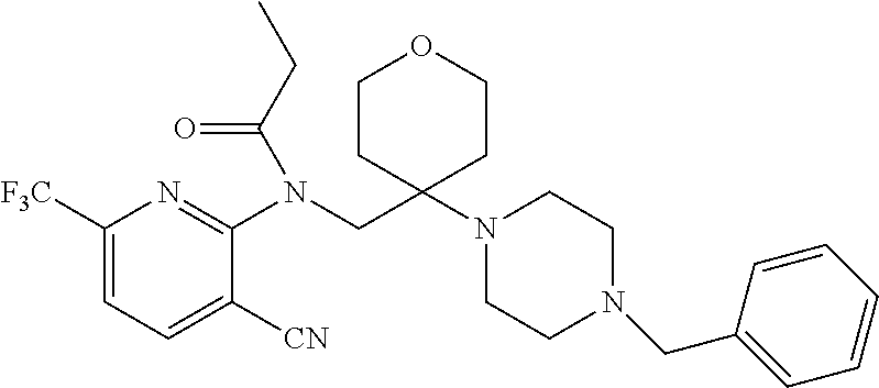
C1([F3C])=CC=C([CN])C(N(CC2(N3CCN(CC4=CC=CC=C4)CC3)CCOCC2)C(CC)=O)=N1
